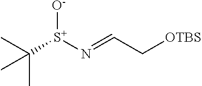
CC([S+](N=CC[OTBS])[O-])(C)C
